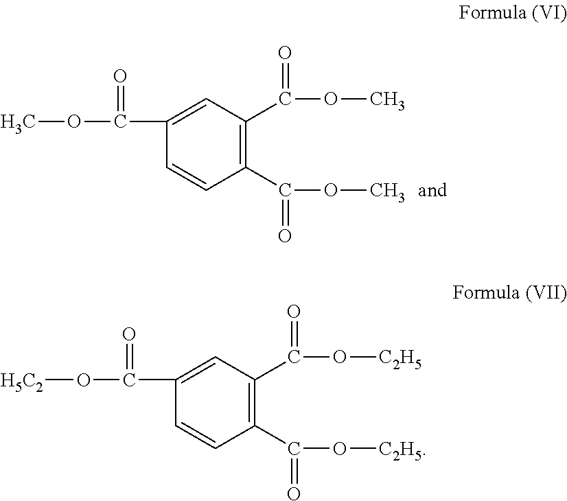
C1(C(=O)OC)=C(C(=O)OC)C=C(C(=O)OC)C=C1.C1(C(=O)O[C2H5])=C(C(=O)O[C2H5])C=C(C(=O)O[H5C2])C=C1
